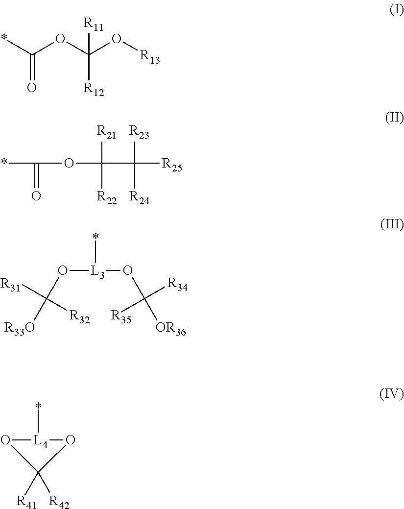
*C(OC(O[R13])([R11])[R12])=O.*C(=O)OC(C([R25])([R23])[R24])([R21])[R22].[L3](*)(OC([R33O])([R31])[R32])OC([OR36])([R34])[R35].[L4]1(*)OC([R41])([R42])O1
